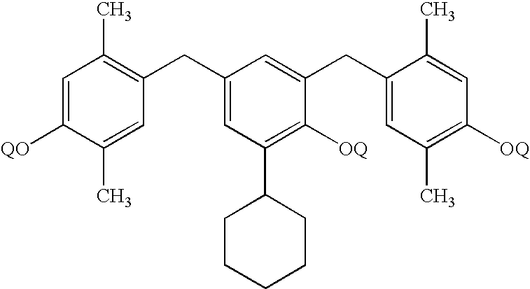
C1=C([QO])C(C)=CC(CC2=CC(C3CCCCC3)=C([OQ])C(CC3=CC(C)=C([OQ])C=C3C)=C2)=C1C
